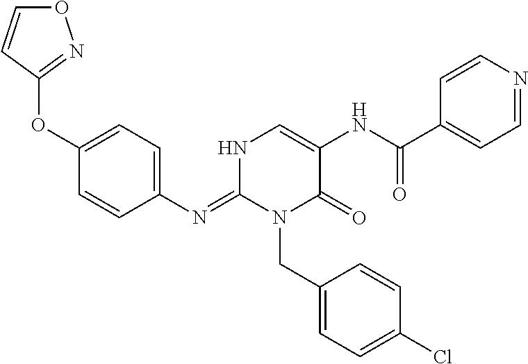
C1(N=C2N(CC3=CC=C(Cl)C=C3)C(=O)C(NC(C3=CC=NC=C3)=O)=CN2)=CC=C(OC2=NOC=C2)C=C1
